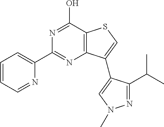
N1=CC=CC=C1C1=NC2=C(C(O)=N1)SC=C2C1=CN(C)N=C1C(C)C
